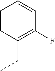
C1=CC(CC)=C(F)C=C1
